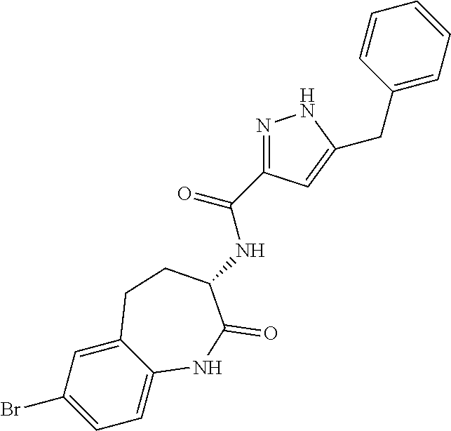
C1(Br)=CC=C2C(=C1)CCC(NC(=O)C1=NNC(CC3=CC=CC=C3)=C1)C(=O)N2
